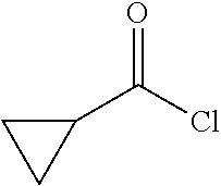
C1(C(=O)Cl)CC1
